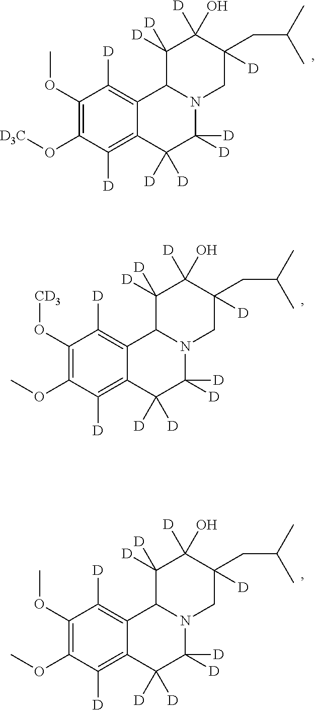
C1(OC)=C(O[D3C])C([D])=C2C(=C1[D])C1N(C([D])([D])C2([D])[D])CC([D])(CC(C)C)C([D])(O)C1([D])[D].C1(O[CD3])=C(OC)C([D])=C2C(=C1[D])C1N(C([D])([D])C2([D])[D])CC([D])(CC(C)C)C([D])(O)C1([D])[D].C1(OC)=C(OC)C([D])=C2C(=C1[D])C1N(C([D])([D])C2([D])[D])CC([D])(CC(C)C)C([D])(O)C1([D])[D]
